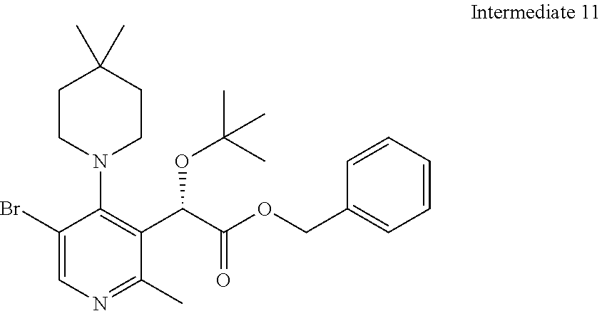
C1CN(C2=C(C(C(OCC3=CC=CC=C3)=O)OC(C)(C)C)C(C)=NC=C2Br)CCC1(C)C
